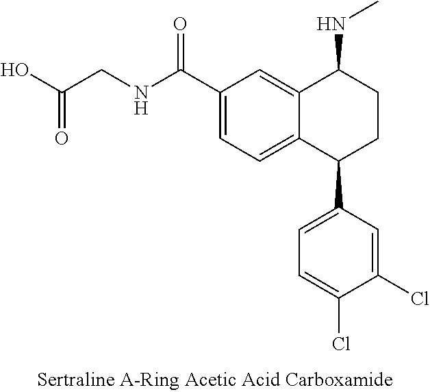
C12=CC(C(NCC(O)=O)=O)=CC=C1C(C1=CC=C(Cl)C(Cl)=C1)CCC2NC
